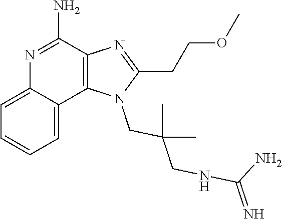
N1=C(N)C2=C(C3=CC=CC=C13)N(CC(CNC(N)=N)(C)C)C(CCOC)=N2
